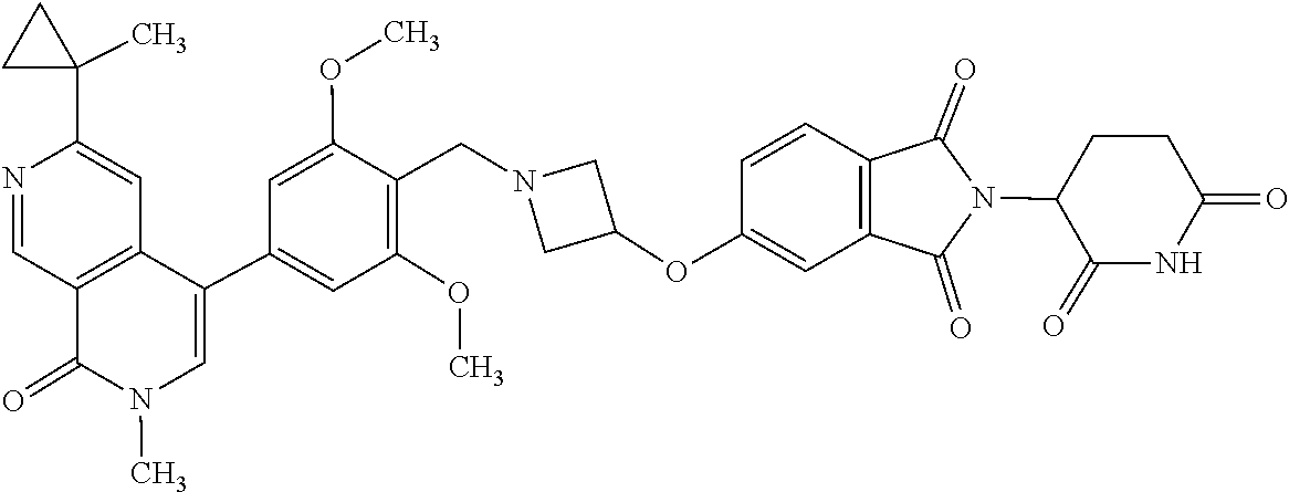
CN1C=C(C2=CC(OC)=C(CN3CC(OC4=CC5=C(C=C4)C(=O)N(C4C(=O)NC(=O)CC4)C5=O)C3)C(OC)=C2)C2=C(C=NC(C3(C)CC3)=C2)C1=O
